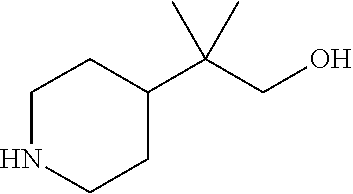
N1CCC(C(C)(C)CO)CC1
